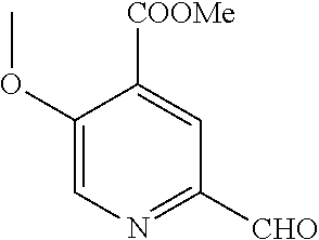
C1(OC)=CN=C([CHO])C=C1[COOMe]
